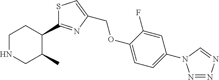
C1NCC(C)C(C2=NC(COC3=CC=C(N4N=NN=C4)C=C3F)=CS2)C1
